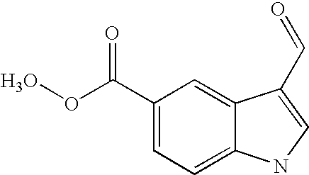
C1(C(OO)=O)=CC=C2C(=C1)C(C=O)=CN2
